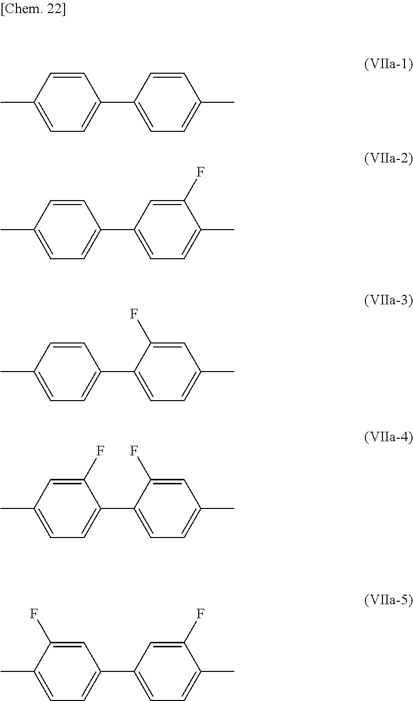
C1=C(C)C=CC(C2=CC=C(C)C=C2)=C1.C1=C(C)C=CC(C2=CC=C(C)C(F)=C2)=C1.C1=C(C)C=CC(C2=CC=C(C)C=C2F)=C1.C1=C(C)C=C(F)C(C2=CC=C(C)C=C2F)=C1.C1=C(C)C(F)=CC(C2=CC=C(C)C(F)=C2)=C1
